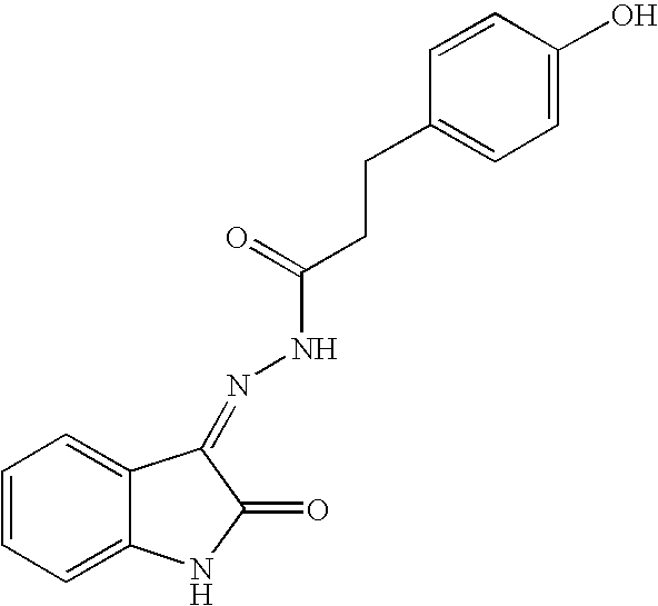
C1=CC=C2C(=C1)C(=NNC(CCC1=CC=C(O)C=C1)=O)C(=O)N2
